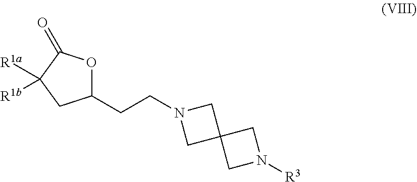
C1(CCN2CC3(C2)CN([R3])C3)OC(=O)C([R1a])([R1b])C1
